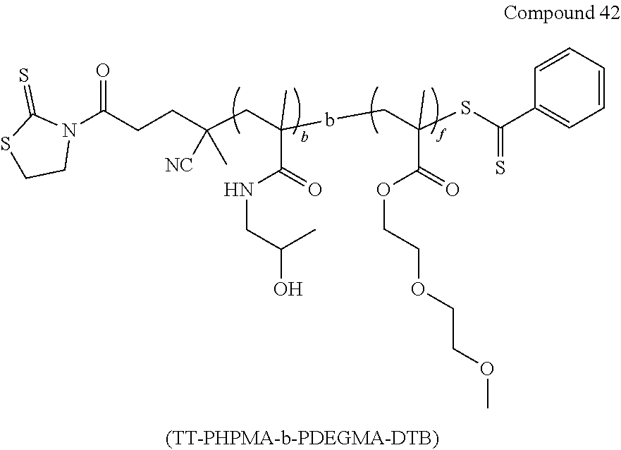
N1(C(CCC(CC(bCC(SC(C2=CC=CC=C2)=S)(C(=O)OCCOCCOC)C)(C(=O)NCC(O)C)C)([NC])C)=O)C(=S)SCC1
